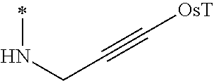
N(C)CC#C[OsT]
